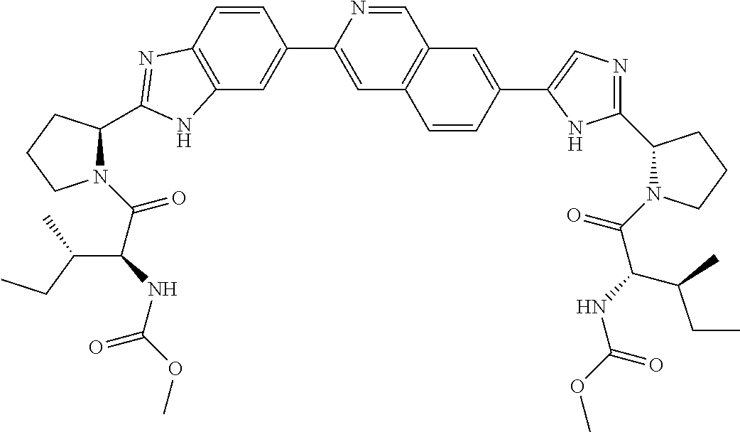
C12=C(C=CC(C3=CC4=C(C=N3)C=C(C3=CN=C(C5N(C(C(NC(OC)=O)C(CC)C)=O)CCC5)N3)C=C4)=C1)N=C(C1CCCN1C(C(NC(OC)=O)C(C)CC)=O)N2
